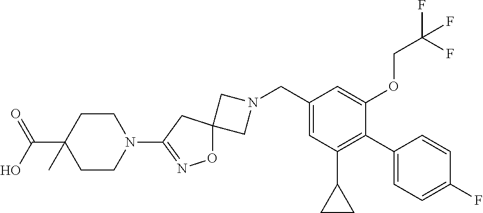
C1N(CC2=CC(C3CC3)=C(C3=CC=C(F)C=C3)C(OCC(F)(F)F)=C2)CC12ON=C(N1CCC(C(=O)O)(C)CC1)C2
